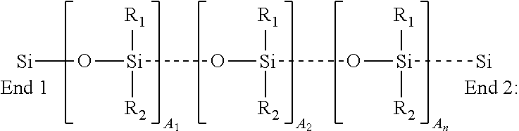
[Si]O[Si](O[Si]([R2])([R1])O[Si]([R2])([R1])[Si])([R2])[R1]
